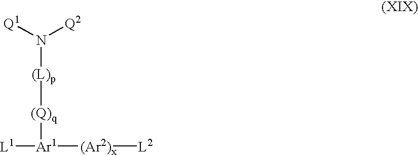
[Q1]N([Q2])[(L)p][(Q)q][Ar1]([L1])[(Ar2)x][L2]
